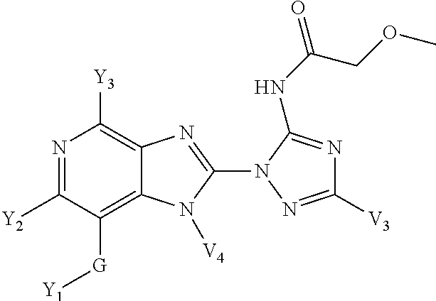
N1=C([Y2])C([G][Y1])=C2C(=C1[Y3])N=C(N1N=C([V3])N=C1NC(COC)=O)N2[V4]
